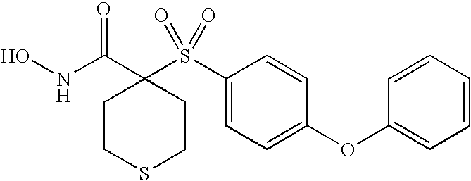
N(C(=O)C1(S(C2=CC=C(OC3=CC=CC=C3)C=C2)(=O)=O)CCSCC1)O
